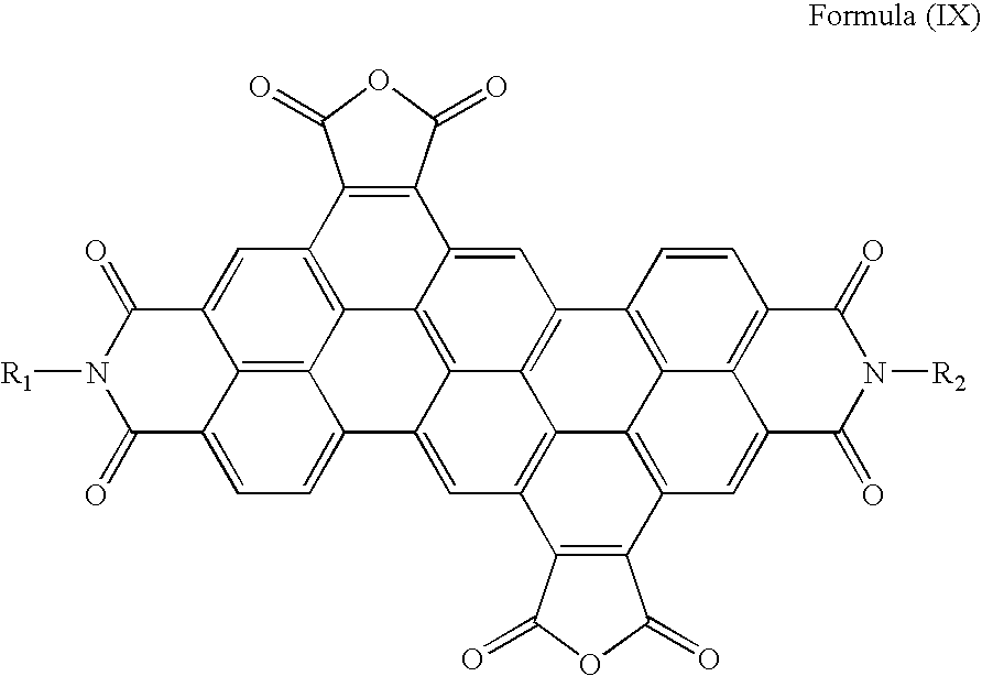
C12=C3C4=C5C=C1C(=O)N([R1])C(=O)C2=CC=C3C1=CC2=C3C6=C(C=C(C4=C16)C1=C5C(=O)OC1=O)C1=C4C3=C(C=C3C4=C(C=C1)C(=O)N([R2])C3=O)C1=C2C(=O)OC1=O
